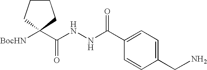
C(NNC(C1=CC=C(CN)C=C1)=O)(=O)C1([BocHN])CCCC1
